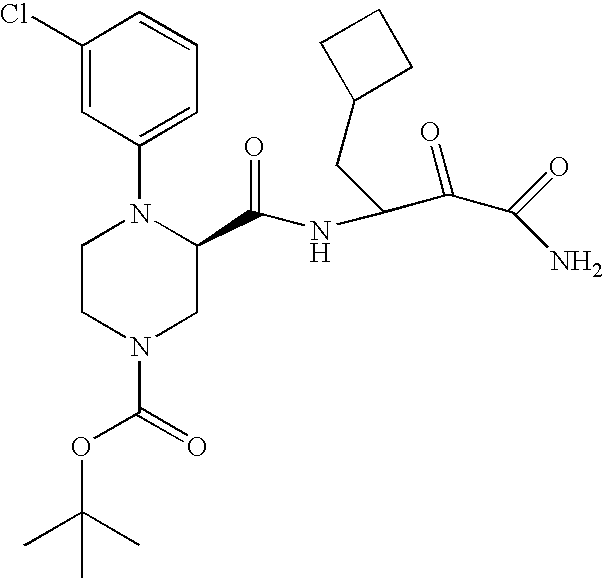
O(C(C)(C)C)C(N1CC(C(=O)NC(CC2CCC2)C(=O)C(=O)N)N(C2=CC=CC(Cl)=C2)CC1)=O
